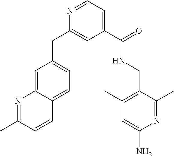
C1=C2C(=CC=C1CC1=CC(C(=O)NCC3=C(C)C=C(N)N=C3C)=CC=N1)C=CC(C)=N2
